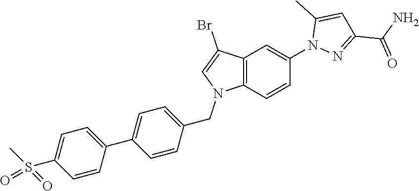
C12=C(C=CC(N3N=C(C(N)=O)C=C3C)=C1)N(CC1=CC=C(C3=CC=C(S(C)(=O)=O)C=C3)C=C1)C=C2Br
